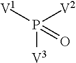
[V1]P([V2])([V3])=O
